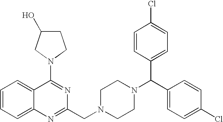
C1=CC=C2C(=C1)C(N1CC(O)CC1)=NC(CN1CCN(C(C3=CC=C(Cl)C=C3)C3=CC=C(Cl)C=C3)CC1)=N2
